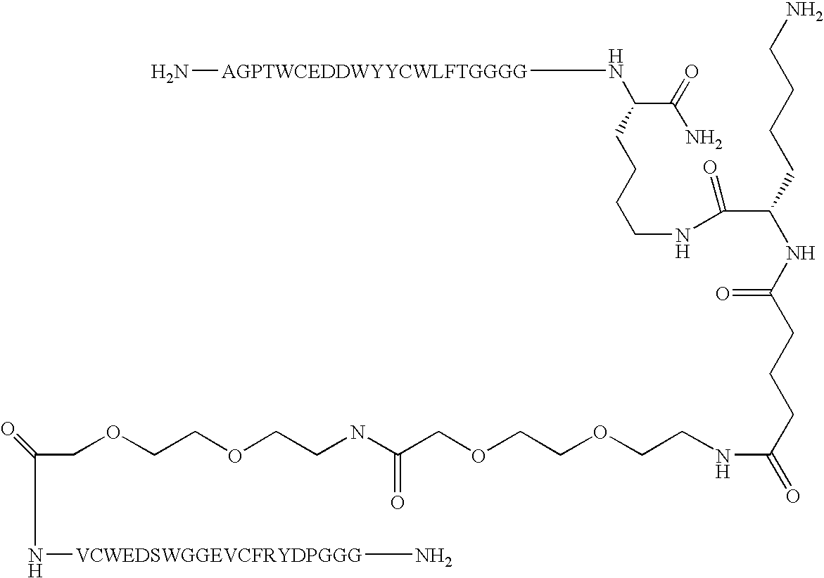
N[AGPTWCEDDWYYCWLFTGGGG]NC(C(=O)N)CCCCNC(C(CCCCN)NC(CCCC(NCCOCCOCC(NCCOCCOCC(N[VCWEDSWGGEVCFRYDPGGG]N)=O)=O)=O)=O)=O
